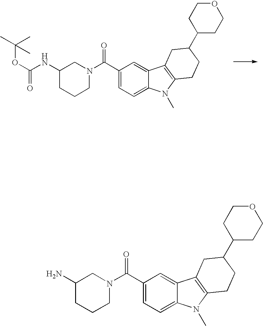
C1(C(N2CC(N)CCC2)=O)=CC=C2C(=C1)C1=C(N2C)CCC(C2CCOCC2)C1.C1(C(N2CC(NC(OC(C)(C)C)=O)CCC2)=O)=CC=C2C(=C1)C1=C(N2C)CCC(C2CCOCC2)C1
